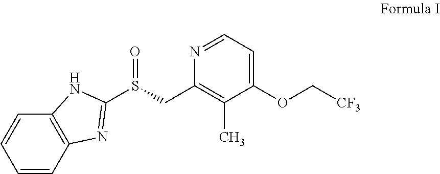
C1=CC2=C(C=C1)NC(S(CC1=C(C)C(OC[CF3])=CC=N1)=O)=N2
